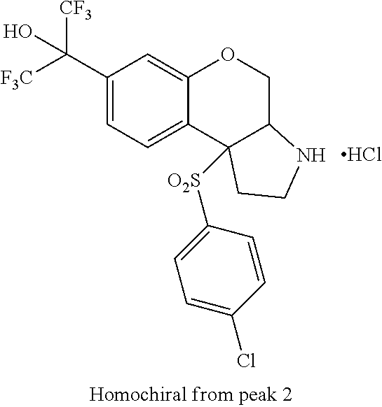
C1(C([CF3])([F3C])O)=CC=C2C(=C1)OCC1C2([O2S]C2=CC=C(Cl)C=C2)CCN1.Cl
